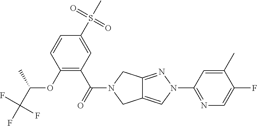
C1(C)=CC(N2C=C3C(=N2)CN(C(C2=C(OC(C(F)(F)F)C)C=CC(S(C)(=O)=O)=C2)=O)C3)=NC=C1F
